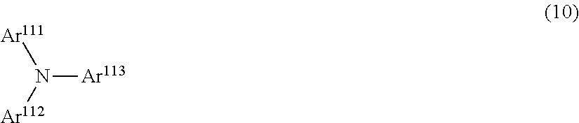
N([Ar113])([Ar111])[Ar112]
